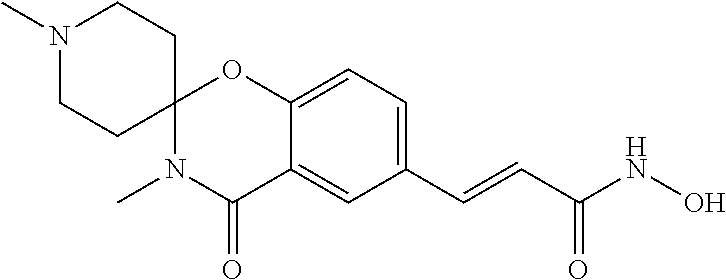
N1(C)CCC2(CC1)N(C)C(=O)C1=CC(C=CC(NO)=O)=CC=C1O2
